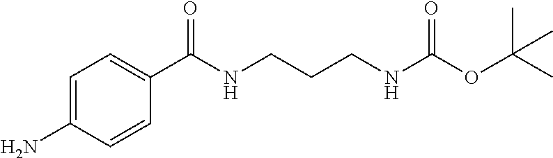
C1=C(N)C=CC(C(NCCCNC(OC(C)(C)C)=O)=O)=C1
